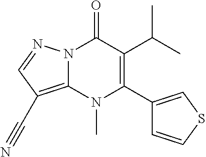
N12C(=C(C#N)C=N1)N(C)C(C1=CSC=C1)=C(C(C)C)C2=O
